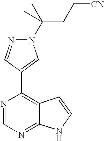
N1(C(CC[CN])(C)C)N=CC(C2=C3C(=NC=N2)NC=C3)=C1
